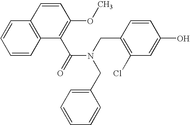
C1=CC2=C(C=C1)C=CC(OC)=C2C(=O)N(CC1=C(Cl)C=C(O)C=C1)CC1=CC=CC=C1
